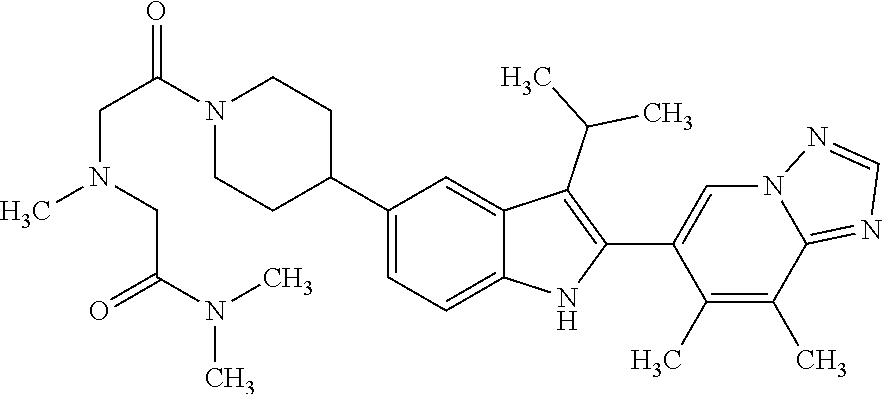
C1(C2CCN(C(CN(C)CC(N(C)C)=O)=O)CC2)=CC=C2C(=C1)C(C(C)C)=C(C1=CN3C(=NC=N3)C(C)=C1C)N2
